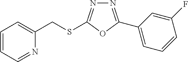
N1=C(C2=CC=CC(F)=C2)OC(SCC2=CC=CC=N2)=N1
